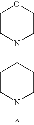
*N1CCC(N2CCOCC2)CC1
